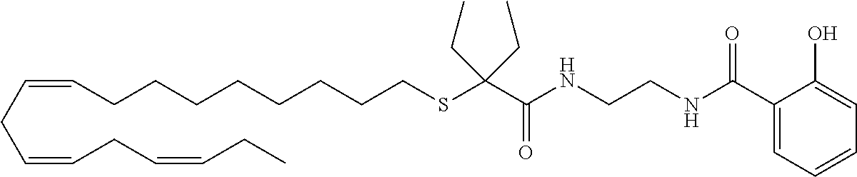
O=C(NCCNC(C1=CC=CC=C1O)=O)C(SCCCCCCCCC=CCC=CCC=CCC)(CC)CC
